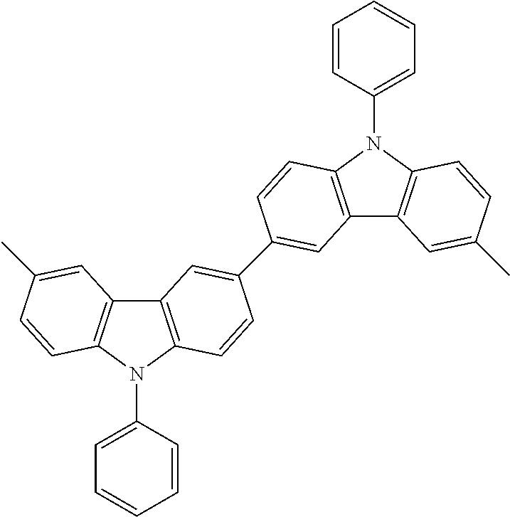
C12=C(N(C3=CC=CC=C3)C3=C1C=C(C)C=C3)C=CC(C1=CC3=C(N(C4=CC=CC=C4)C4=C3C=C(C)C=C4)C=C1)=C2
